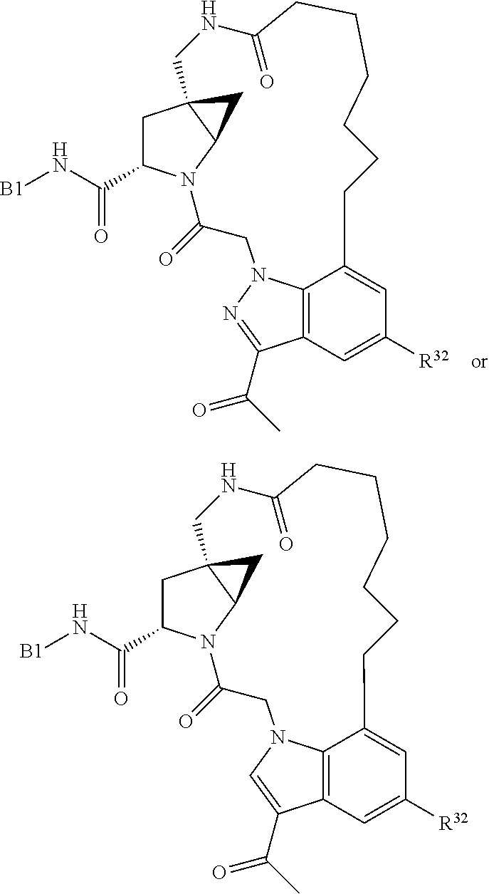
C12=C3C=C([R32])C=C1CCCCCCC(=O)NCC14CC(C(N[B1])=O)N(C(=O)CN2N=C3C(C)=O)C1C4.C12=C3C=C([R32])C=C1CCCCCCC(=O)NCC14CC(C(N[B1])=O)N(C(=O)CN2C=C3C(C)=O)C1C4
